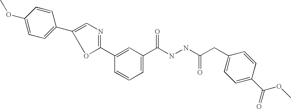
C1(C2=CC=C(OC)C=C2)=CN=C(C2=CC(C(NNC(=O)CC3=CC=C(C(=O)OC)C=C3)=O)=CC=C2)O1
